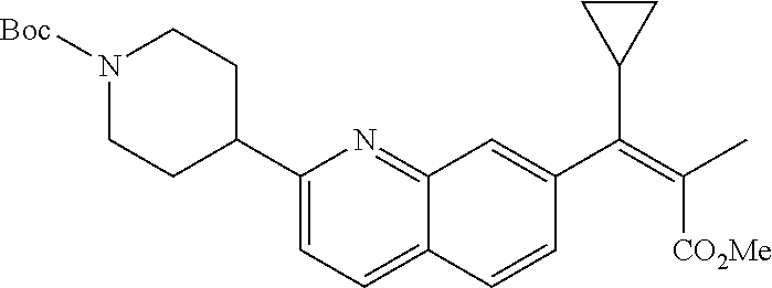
C12=NC(C3CCN([Boc])CC3)=CC=C1C=CC(C(=C(C)[CO2Me])C1CC1)=C2
